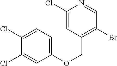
C1(COC2=CC=C(Cl)C(Cl)=C2)=C(Br)C=NC(Cl)=C1
